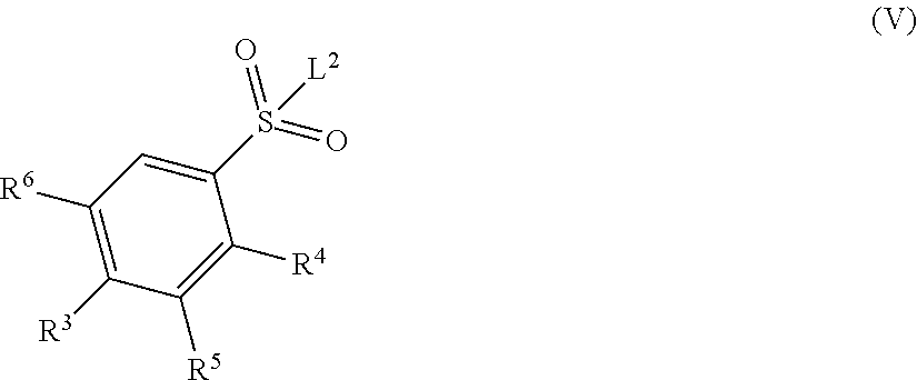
C1=C(S(=O)(=O)[L2])C([R4])=C([R5])C([R3])=C1[R6]
